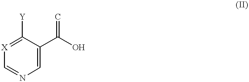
C1=C(C(O)=C)C([Y])=[X]C=N1
